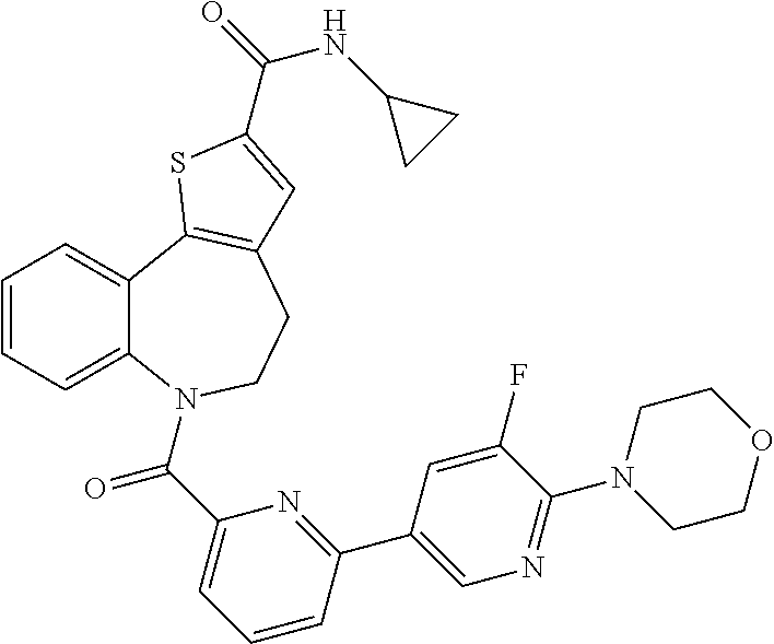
C1=CC=C2C(=C1)C1=C(CCN2C(C2=CC=CC(C3=CN=C(N4CCOCC4)C(F)=C3)=N2)=O)C=C(C(=O)NC2CC2)S1
